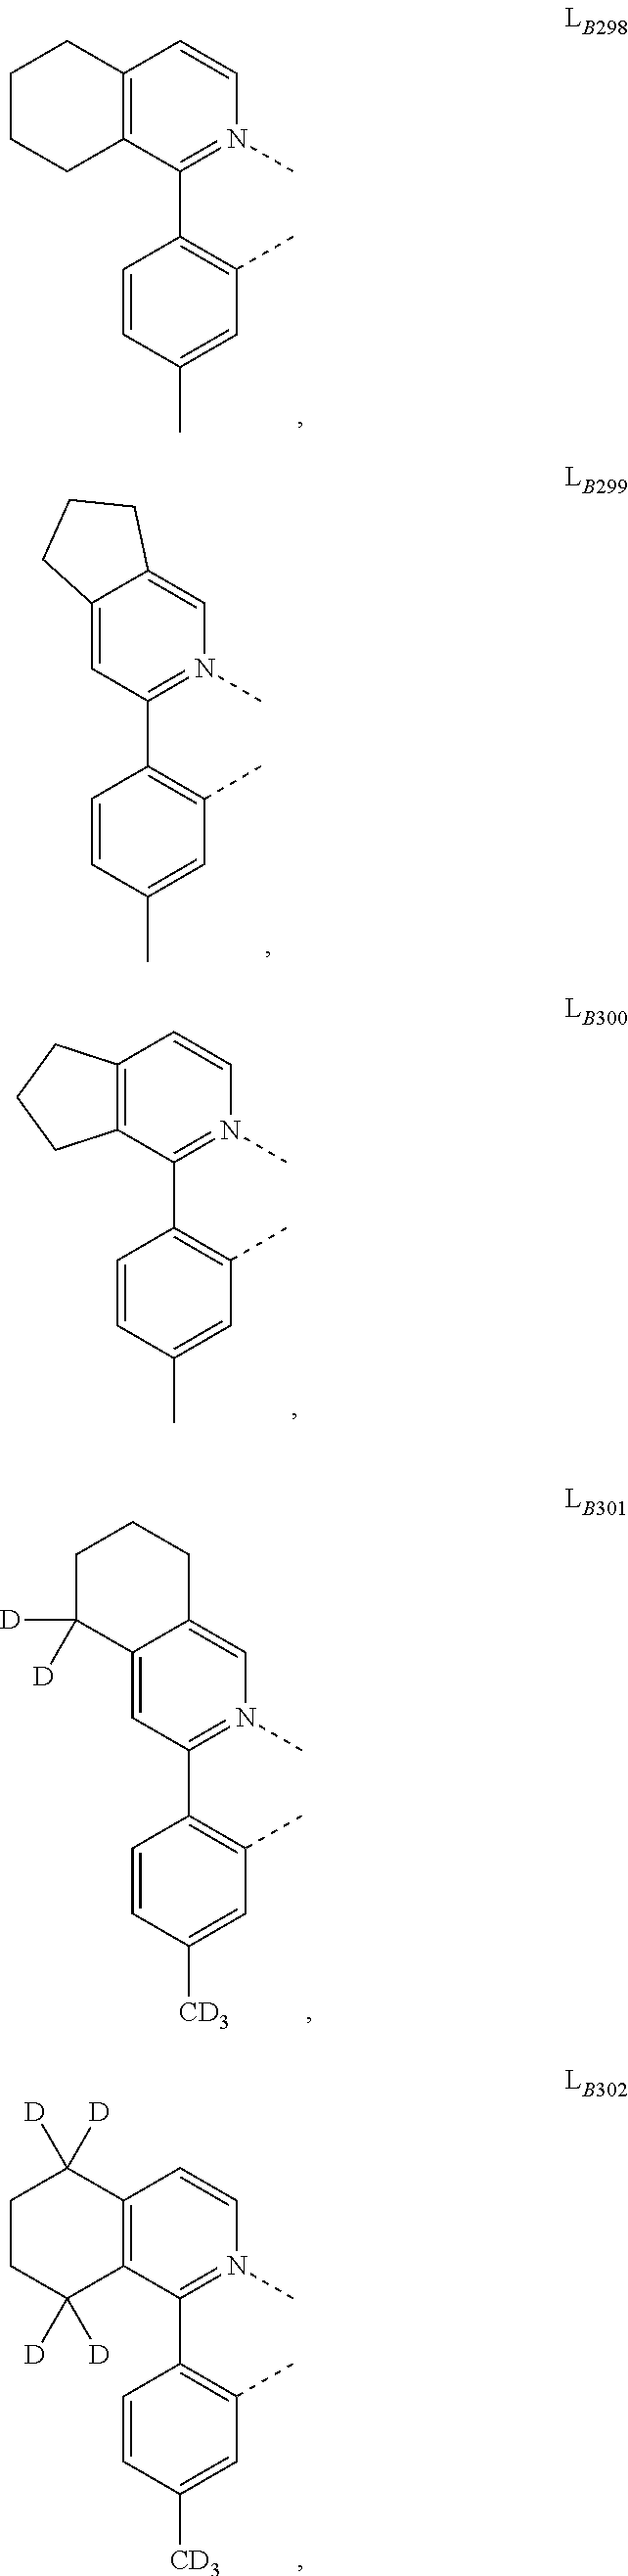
C12=C(C=CN(C)=C1C1=C(C)C=C(C)C=C1)CCCC2.C1=C2C(=CN(C)=C1C1=C(C)C=C(C)C=C1)CCC2.C12=C(C=CN(C)=C1C1=C(C)C=C(C)C=C1)CCC2.C1=C2C(=CN(C)=C1C1=C(C)C=C([CD3])C=C1)CCCC2([D])[D].C12=C(C=CN(C)=C1C1=C(C)C=C([CD3])C=C1)C([D])([D])CCC2([D])[D]
